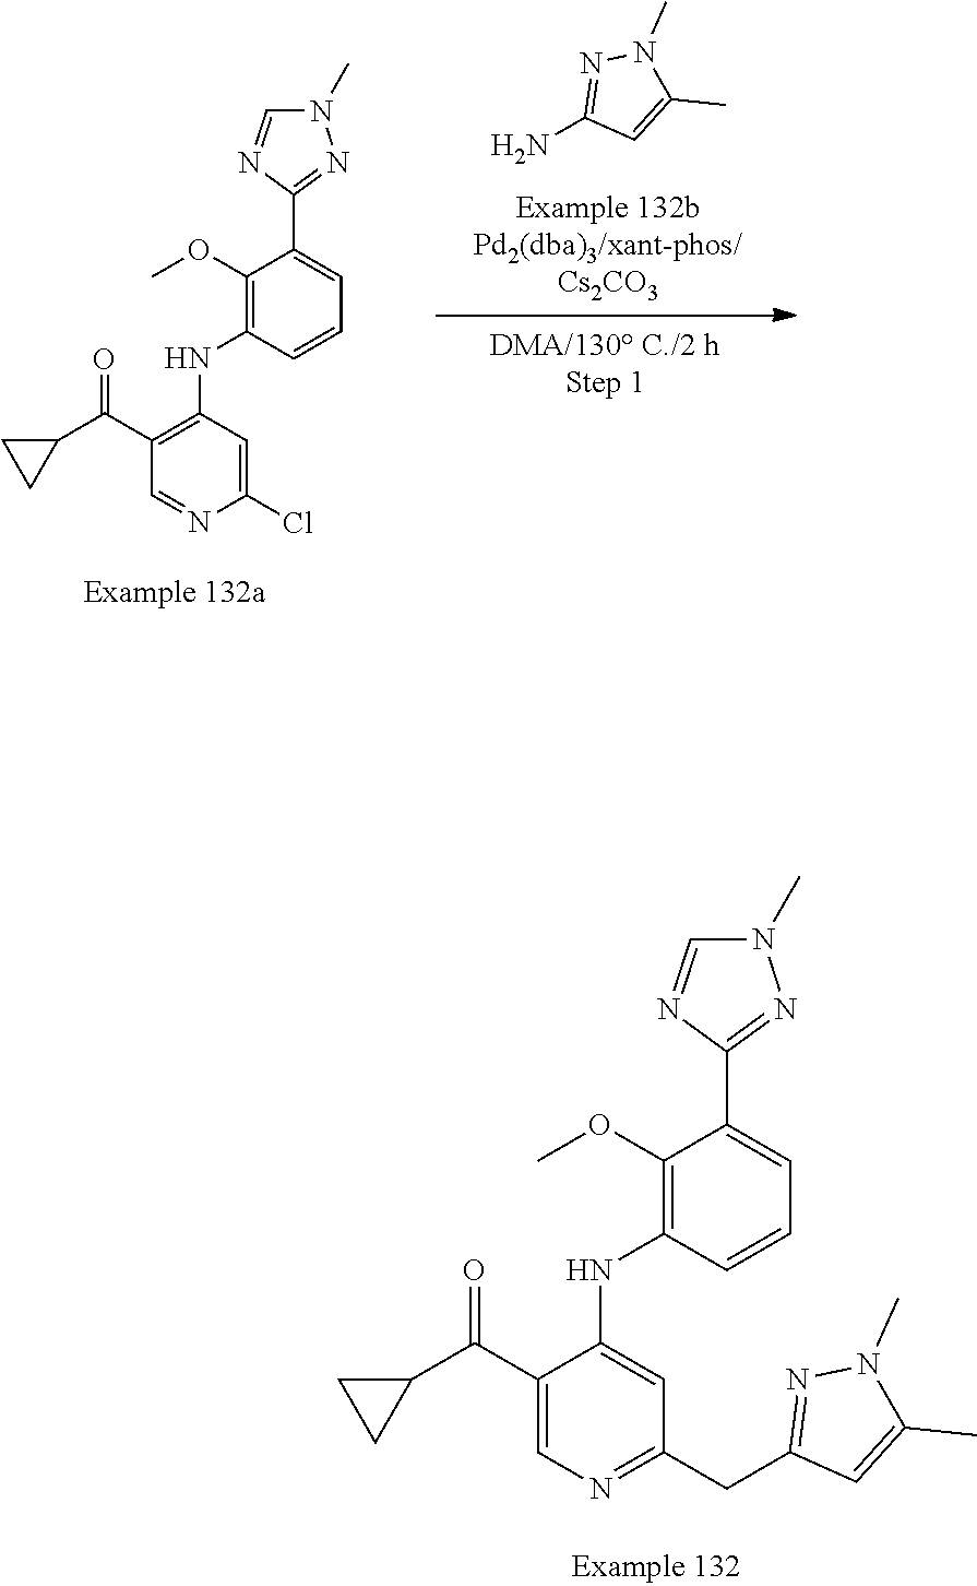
C1=NC(Cl)=CC(NC2=C(OC)C(C3=NN(C)C=N3)=CC=C2)=C1C(C1CC1)=O.NC1=NN(C)C(C)=C1.C1=C(C(C2CC2)=O)C(NC2=C(OC)C(C3=NN(C)C=N3)=CC=C2)=CC(CC2=NN(C)C(C)=C2)=N1
